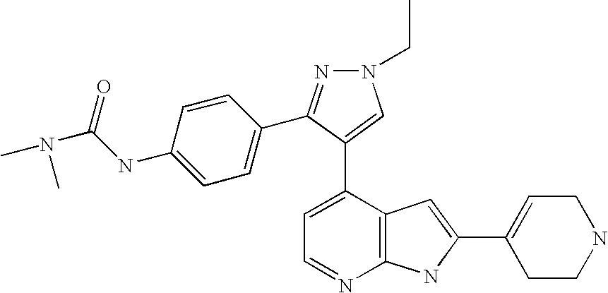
C1=C(C2=CN(CC)N=C2C2=CC=C(NC(=O)N(C)C)C=C2)C2=C(N=C1)NC(C1=CCNCC1)=C2
